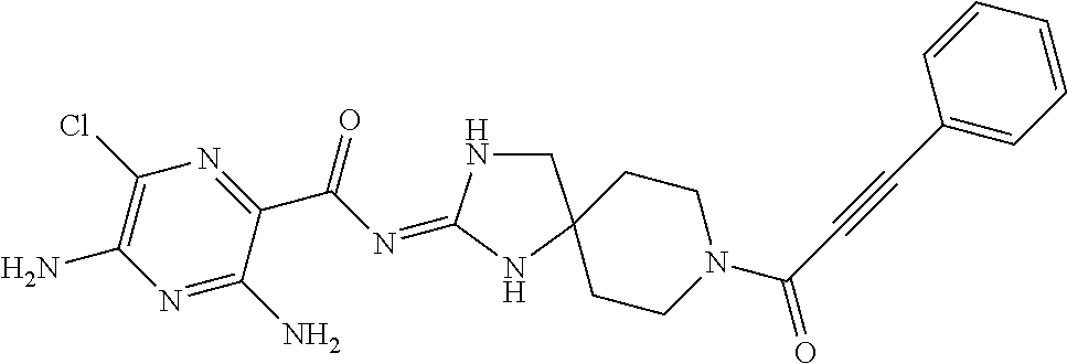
C1NC(=NC(C2=NC(Cl)=C(N)N=C2N)=O)NC12CCN(C(C#CC1=CC=CC=C1)=O)CC2
